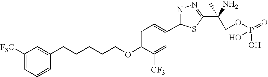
C1=C(OCCCCCC2=CC([F3C])=CC=C2)C([CF3])=CC(C2=NN=C(C(N)(C)COP(=O)(O)O)S2)=C1
